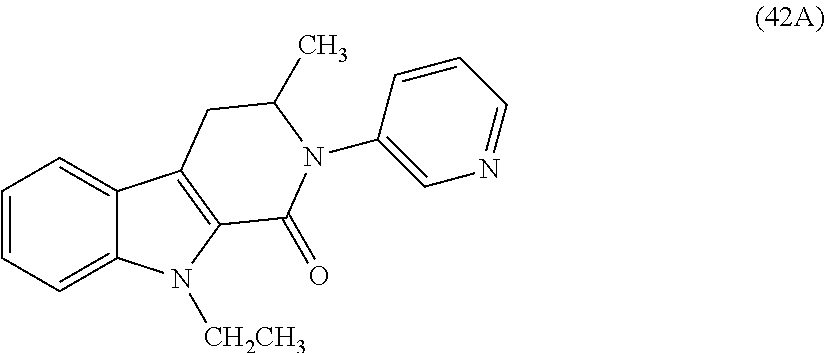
C1=CC=C2C(=C1)C1=C(N2[CH2CH3])C(=O)N(C2=CN=CC=C2)C(C)C1
